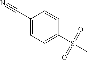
C1(S(C)(=O)=O)=CC=C(C#N)C=C1
